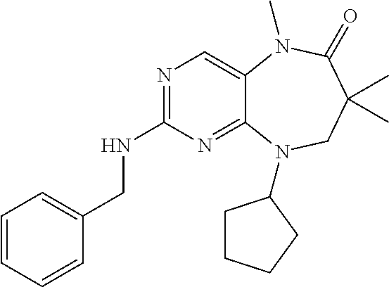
N1=C(NCC2=CC=CC=C2)N=C2C(=C1)N(C)C(=O)C(C)(C)CN2C1CCCC1
